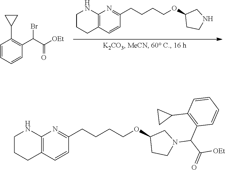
C12=C(C=CC(CCCCOC3CCNC3)=N1)CCCN2.C1=CC=CC(C(C([OEt])=O)Br)=C1C1CC1.C12=C(C=CC(CCCCOC3CCN(C(C(=O)[OEt])C4=C(C5CC5)C=CC=C4)C3)=N1)CCCN2
